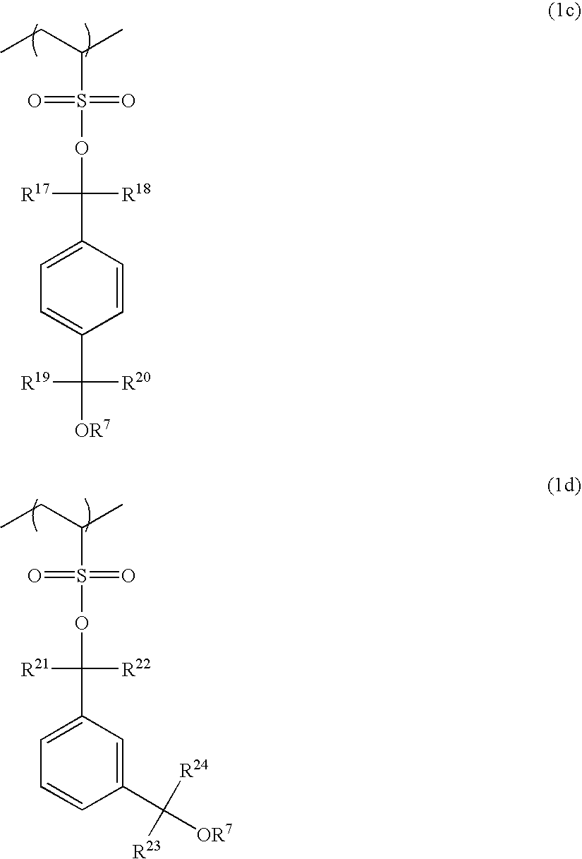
CCC(C)S(OC(C1=CC=C(C([OR7])([R20])[R19])C=C1)([R17])[R18])(=O)=O.CCC(C)S(OC(C1=CC=CC(C([OR7])([R24])[R23])=C1)([R21])[R22])(=O)=O
